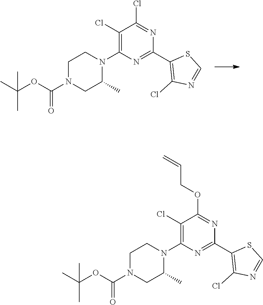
C1(Cl)=C(N2CCN(C(OC(C)(C)C)=O)CC2C)N=C(C2=C(Cl)N=CS2)N=C1Cl.C1(Cl)=C(N2CCN(C(OC(C)(C)C)=O)CC2C)N=C(C2=C(Cl)N=CS2)N=C1OCC=C
